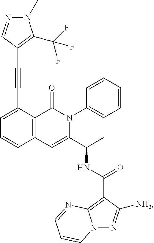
C1(C#CC2=C(C(F)(F)F)N(C)N=C2)=CC=CC2=C1C(=O)N(C1=CC=CC=C1)C(C(C)NC(C1=C3N(N=C1[NH2])C=CC=N3)=O)=C2
